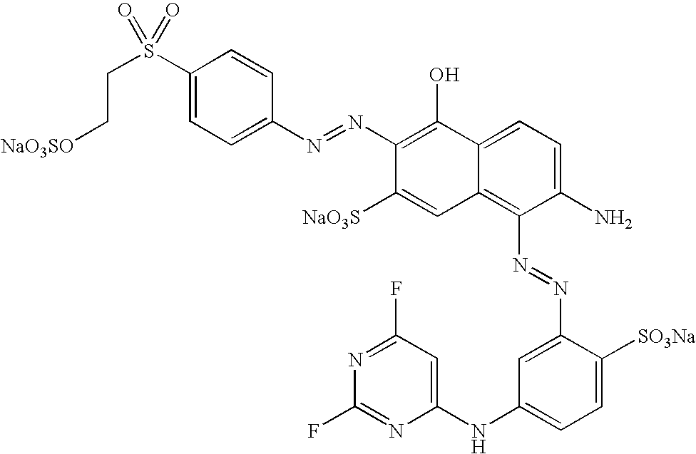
C1(S(CC[NaO3SO])(=O)=O)=CC=C(N=NC2=C(O)C3=CC=C(N)C(N=NC4=CC(NC5=CC(F)=NC(F)=N5)=CC=C4[SO3Na])=C3C=C2[NaO3S])C=C1
